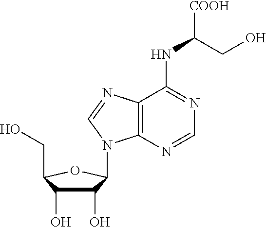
C1(O)C(O)C(CO)OC1N1C2=C(N=C1)C(NC([COOH])CO)=NC=N2
